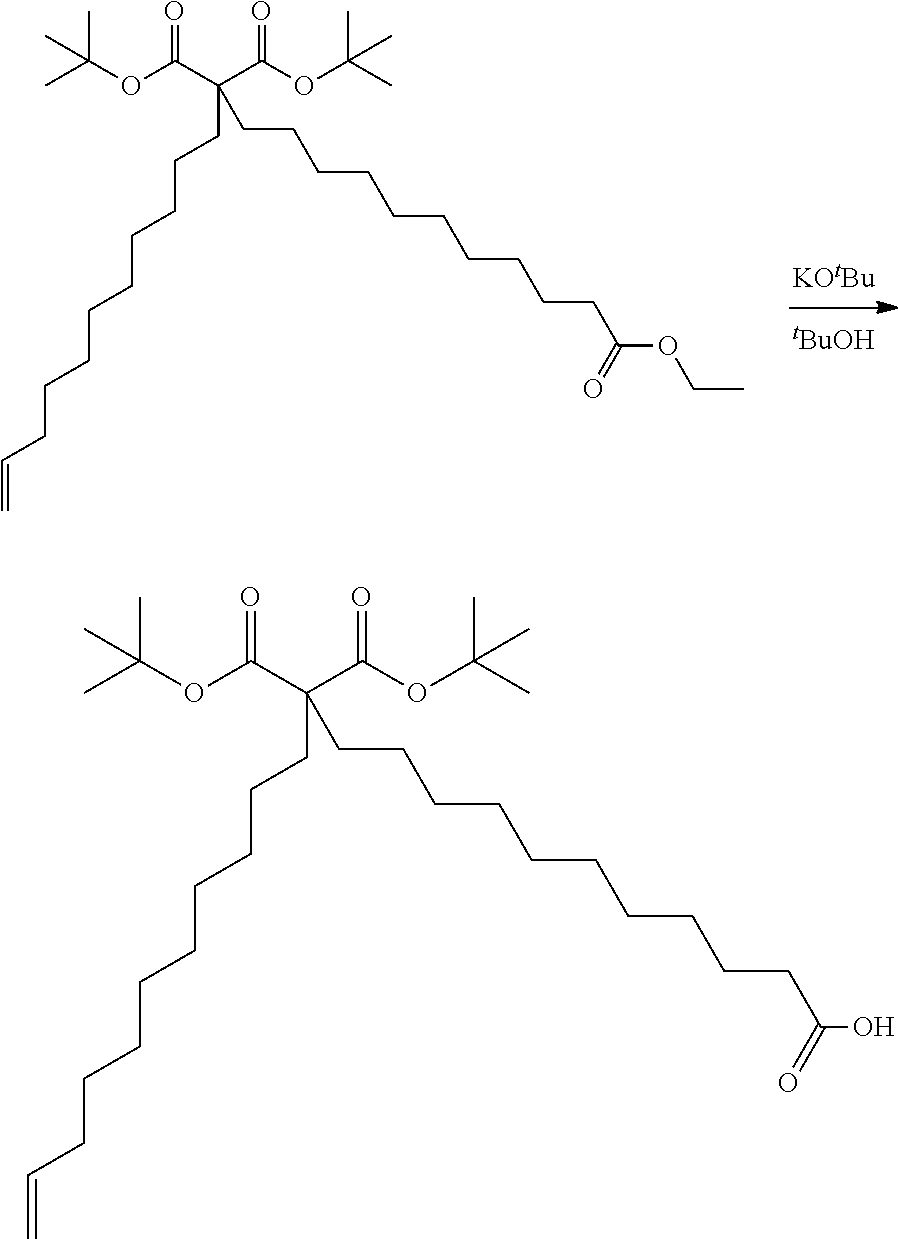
C(OC(C(C(OC(C)(C)C)=O)(CCCCCCCCCC=C)CCCCCCCCCCC(OCC)=O)=O)(C)(C)C.[KOtBu].[tBuOH].C(OC(C(C(OC(C)(C)C)=O)(CCCCCCCCCC=C)CCCCCCCCCCC(O)=O)=O)(C)(C)C
